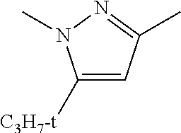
C1=C([C3H7-t])N(C)N=C1C
